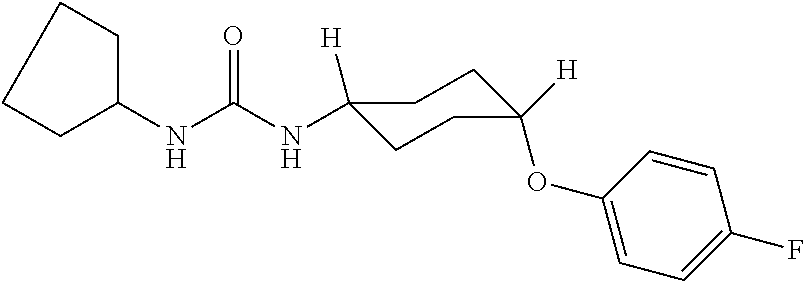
N(C(NC1([H])CCC(OC2=CC=C(F)C=C2)([H])CC1)=O)C1CCCC1
